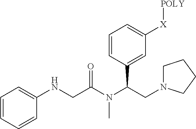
C1=CC=CC(NCC(N(C(CN2CCCC2)C2=CC([X][POLY])=CC=C2)C)=O)=C1
